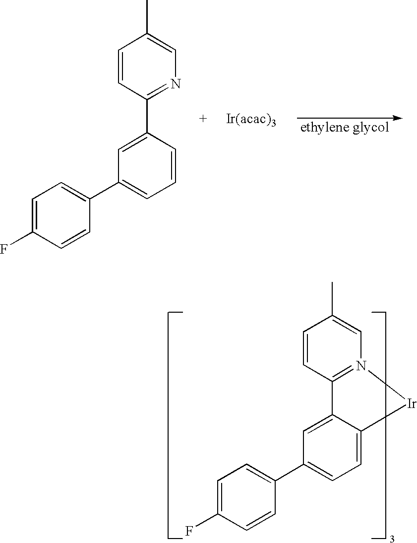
C1=CC2=N(C=C1C)[Ir]C1=CC=C(C3=CC=C(F)C=C3)C=C21.C1=CC(C2=CC(C3=CC=C(F)C=C3)=CC=C2)=NC=C1C
